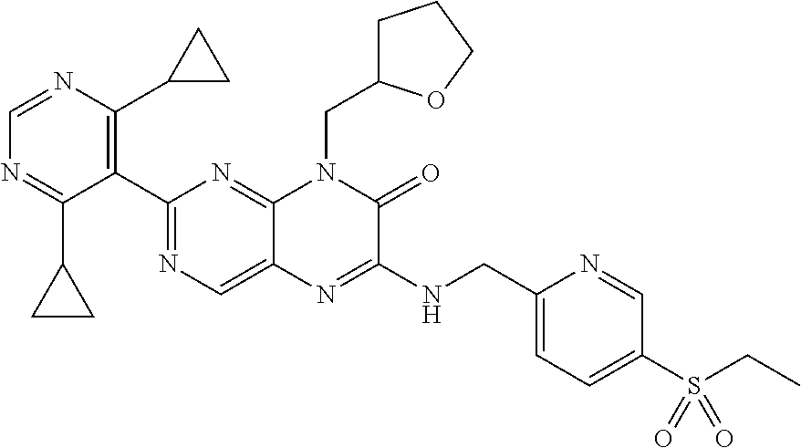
C1(C2=NC=C3C(=N2)N(CC2CCCO2)C(=O)C(NCC2=CC=C(S(=O)(=O)CC)C=N2)=N3)=C(C2CC2)N=CN=C1C1CC1
